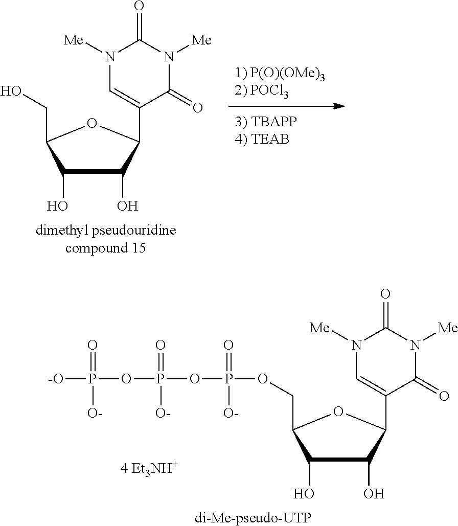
[di-Me-pseudo-UTP].C1(O)C(O)C(C2=CN([Me])C(=O)N([Me])C2=O)OC1COP(=O)([O-])OP(=O)([O-])OP([-O])(=O)[O-].C1(O)C(O)C(C2=CN([Me])C(=O)N([Me])C2=O)OC1CO.[dimethyl pseudouridinecompound 15]
